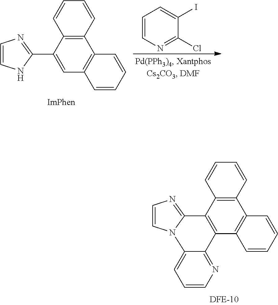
C1=CNC(C2=CC3=C(C4=C2C=CC=C4)C=CC=C3)=N1.C1=CN=C(Cl)C(I)=C1.C1=CC2=C(C=C1)C1=C(C3=C2C=CC=C3)C2=NC=CC=C2N2C=CN=C12
